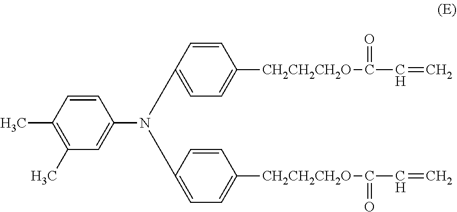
C1(C)=C(C)C=CC(N(C2=CC=C([CH2CH2CH2O]C(C=C)=O)C=C2)C2=CC=C([CH2CH2CH2O]C(C=C)=O)C=C2)=C1
